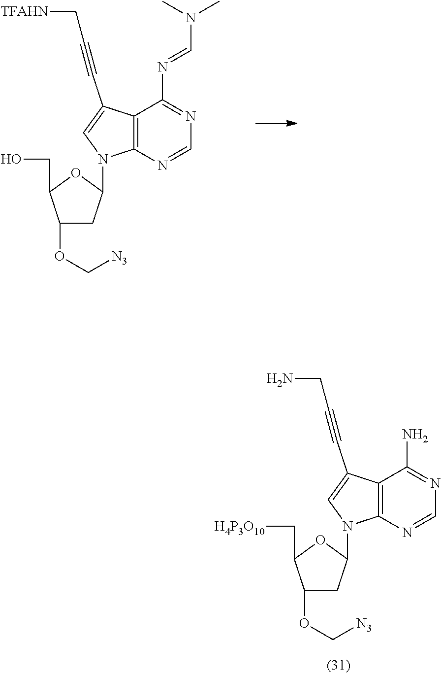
C12=C(N=CN=C1N)N(C1CC(OC[N3])C(C[H4P3O10])O1)C=C2C#CCN.C12=C(N=CN=C1N=CN(C)C)N(C1CC(OC[N3])C(CO)O1)C=C2C#CC[TFAHN]
